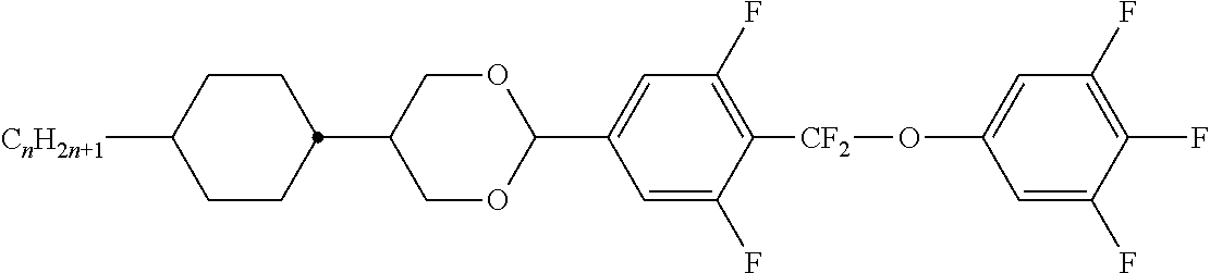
C1=C(F)C([CF2]OC2=CC(F)=C(F)C(F)=C2)=C(F)C=C1C1OCC(C2CCC([CnH2n+1])CC2)CO1
